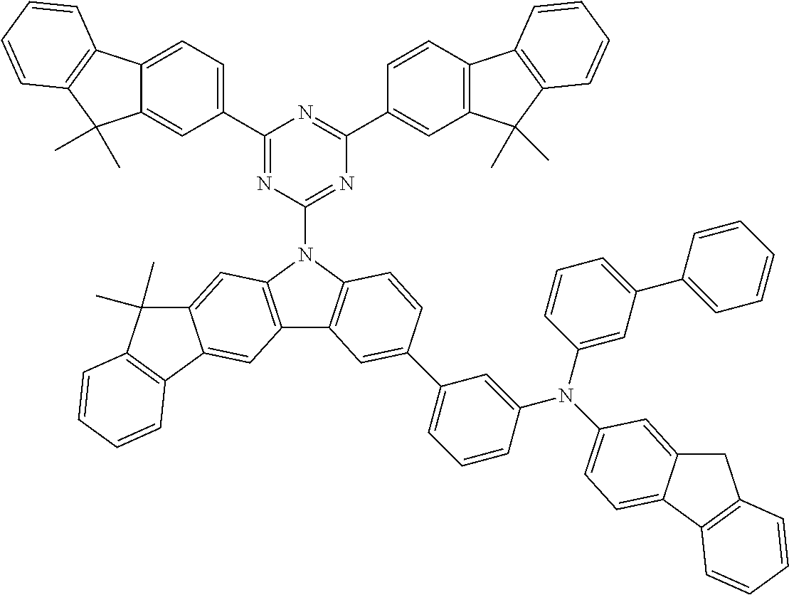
C1(C2=CC=C3C(=C2)C(C)(C)C2=C3C=CC=C2)=NC(N2C3=C(C4=C2C=C2C(=C4)C4=C(C2(C)C)C=CC=C4)C=C(C2=CC=CC(N(C4=CC(C5=CC=CC=C5)=CC=C4)C4=CC=C5C(=C4)CC4=C5C=CC=C4)=C2)C=C3)=NC(C2=CC3=C(C=C2)C2=C(C3(C)C)C=CC=C2)=N1
